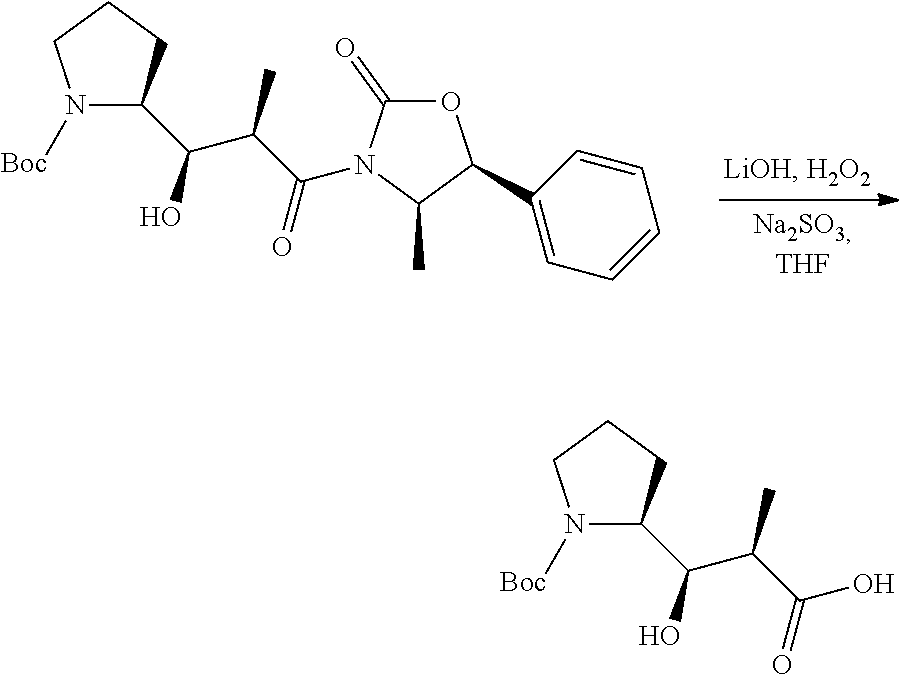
O1C(=O)N(C(C(C(O)C2N([Boc])CCC2)C)=O)C(C)C1C1=CC=CC=C1.C(C(C(O)C1N([Boc])CCC1)C)(=O)O
